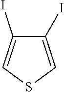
IC1=CSC=C1I
